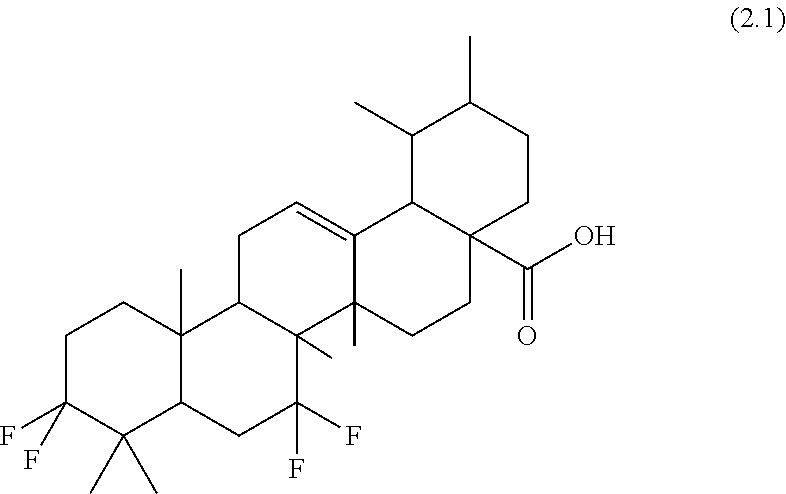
C1C(F)(F)C(C)(C)C2C(C)(C1)C1C(C)(C(F)(F)C2)C2(C)C(=CC1)C1C(C(O)=O)(CC2)CCC(C)C1C
